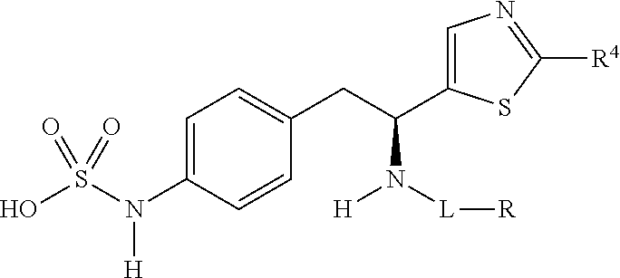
C1=C(N(S(O)(=O)=O)[H])C=CC(CC(C2=CN=C([R4])S2)N([L][R])[H])=C1
